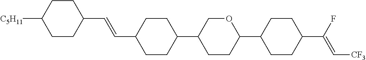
[C5H11]C1CCC(C=CC2CCC(C3CCC(C4CCC(C(F)=C[CF3])CC4)OC3)CC2)CC1
